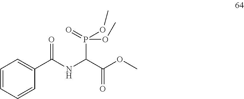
C1=CC=CC(C(NC(P(=O)(OC)OC)C(=O)OC)=O)=C1
